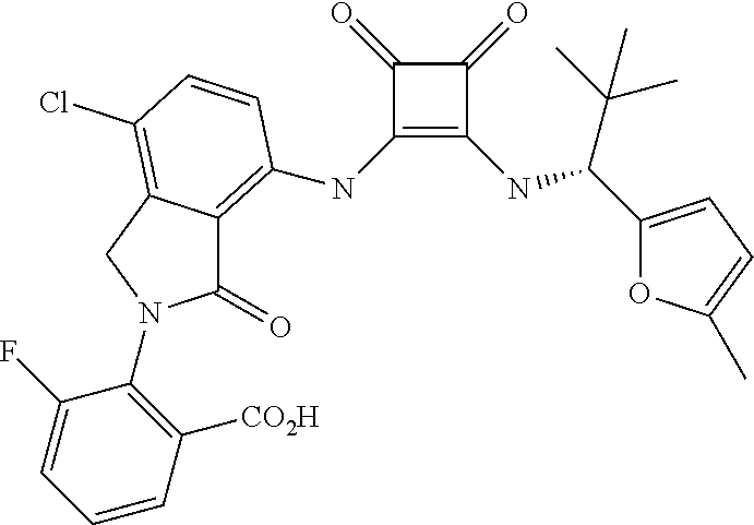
C1(NC2=C3C(=O)N(C4=C([CO2H])C=CC=C4F)CC3=C(Cl)C=C2)=C(NC(C(C)(C)C)C2=CC=C(C)O2)C(=O)C1=O
